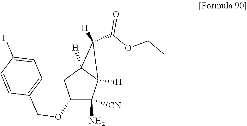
C1(C(OCC)=O)([H])C2([H])C(N)([CN])C(OCC3=CC=C(F)C=C3)CC12[H]
